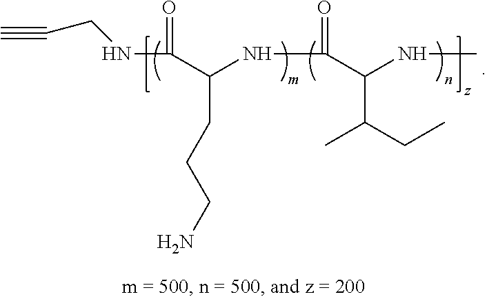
N(C(=O)C(NC(C(NC)C(C)CC)=O)CCCN)CC#C
